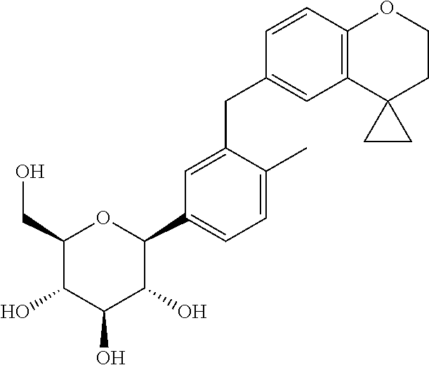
C1(CO)C(O)C(O)C(O)C(C2=CC=C(C)C(CC3=CC4=C(C=C3)OCCC43CC3)=C2)O1
